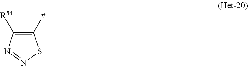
C1([#])=C([R54])N=NS1
